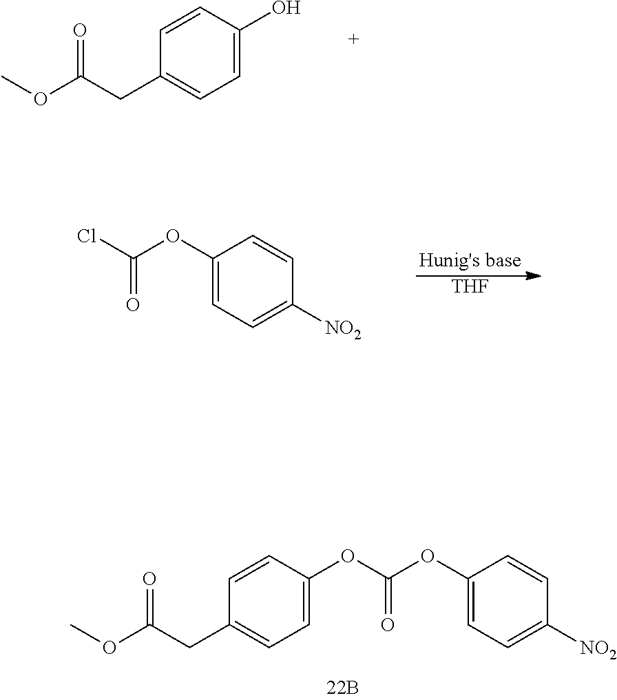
C1=CC(O)=CC=C1CC(OC)=O.ClC(=O)OC1=CC=C([NO2])C=C1.[THF].C1=CC(OC(OC2=CC=C([NO2])C=C2)=O)=CC=C1CC(OC)=O
